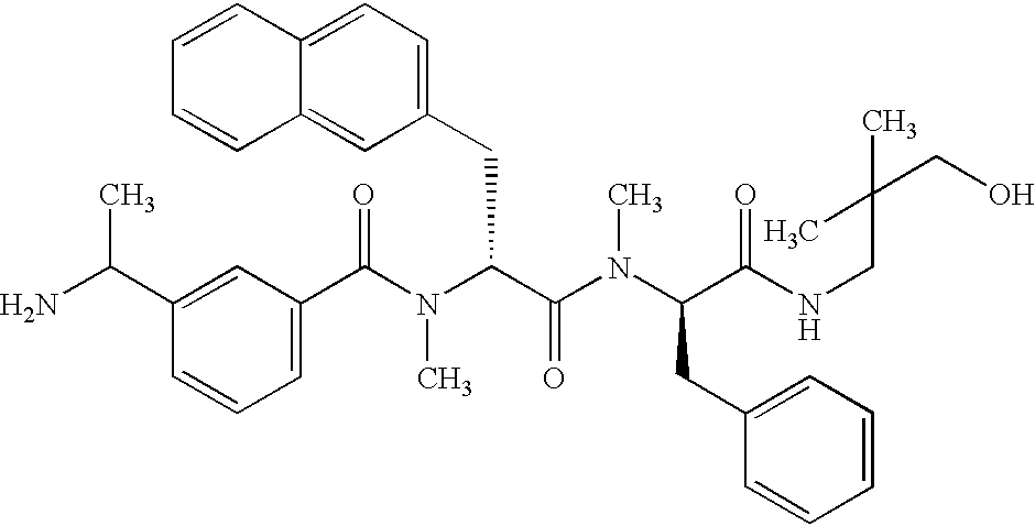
C1(C(N(C(C(=O)N(C)C(CC2=CC=CC=C2)C(=O)NCC(CO)(C)C)CC2=CC=C3C(=C2)C=CC=C3)C)=O)=CC=CC(C(N)C)=C1
